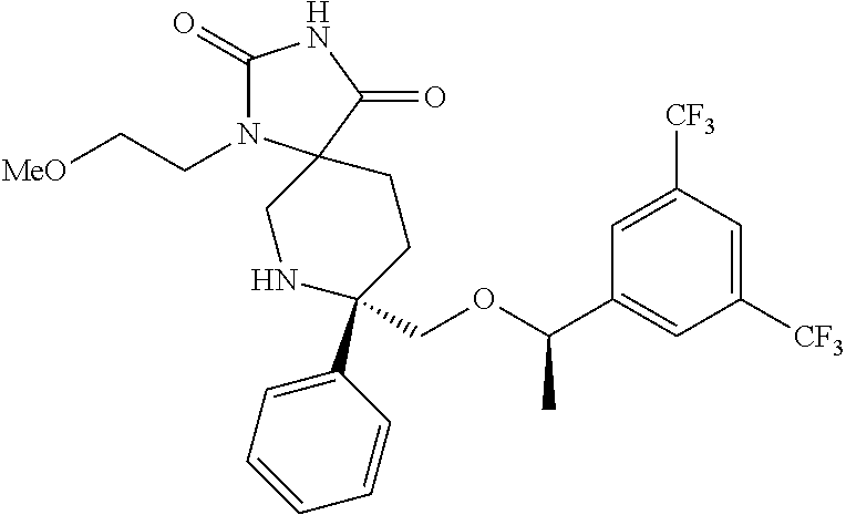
C1(=O)N(CC[MeO])C2(C(=O)N1)CNC(COC(C1=CC([CF3])=CC([CF3])=C1)C)(C1=CC=CC=C1)CC2
